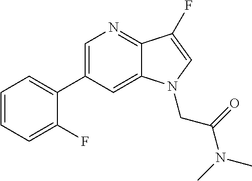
C1=CC=C(F)C(C2=CN=C3C(=C2)N(CC(=O)N(C)C)C=C3F)=C1
